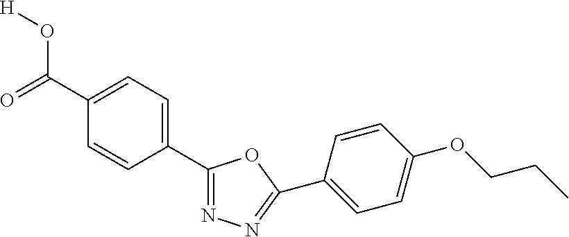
O=C(C1=CC=C(C2=NN=C(C3=CC=C(OCCC)C=C3)O2)C=C1)O[H]
